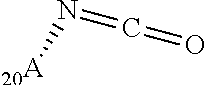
N(=C=O)[20A]
